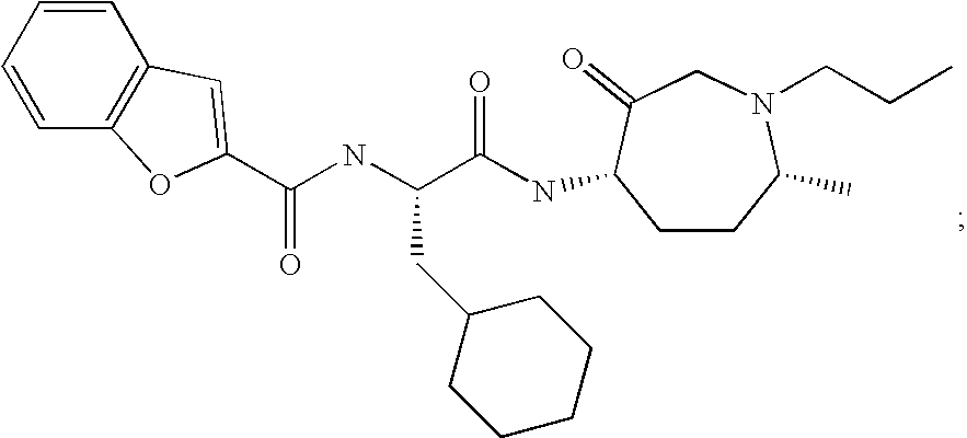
C(NC(C(=O)NC1CCC(C)N(CCC)CC1=O)CC1CCCCC1)(=O)C1=CC2=C(C=CC=C2)O1
